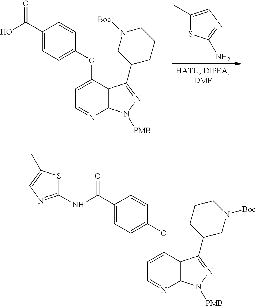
C1(C(O)=O)=CC=C(OC2=CC=NC3=C2C(C2CCCN([Boc])C2)=NN3[PMB])C=C1.C1(C)=CN=C(N)S1.C1(C(NC2=NC=C(C)S2)=O)=CC=C(OC2=CC=NC3=C2C(C2CN([Boc])CCC2)=NN3[PMB])C=C1
